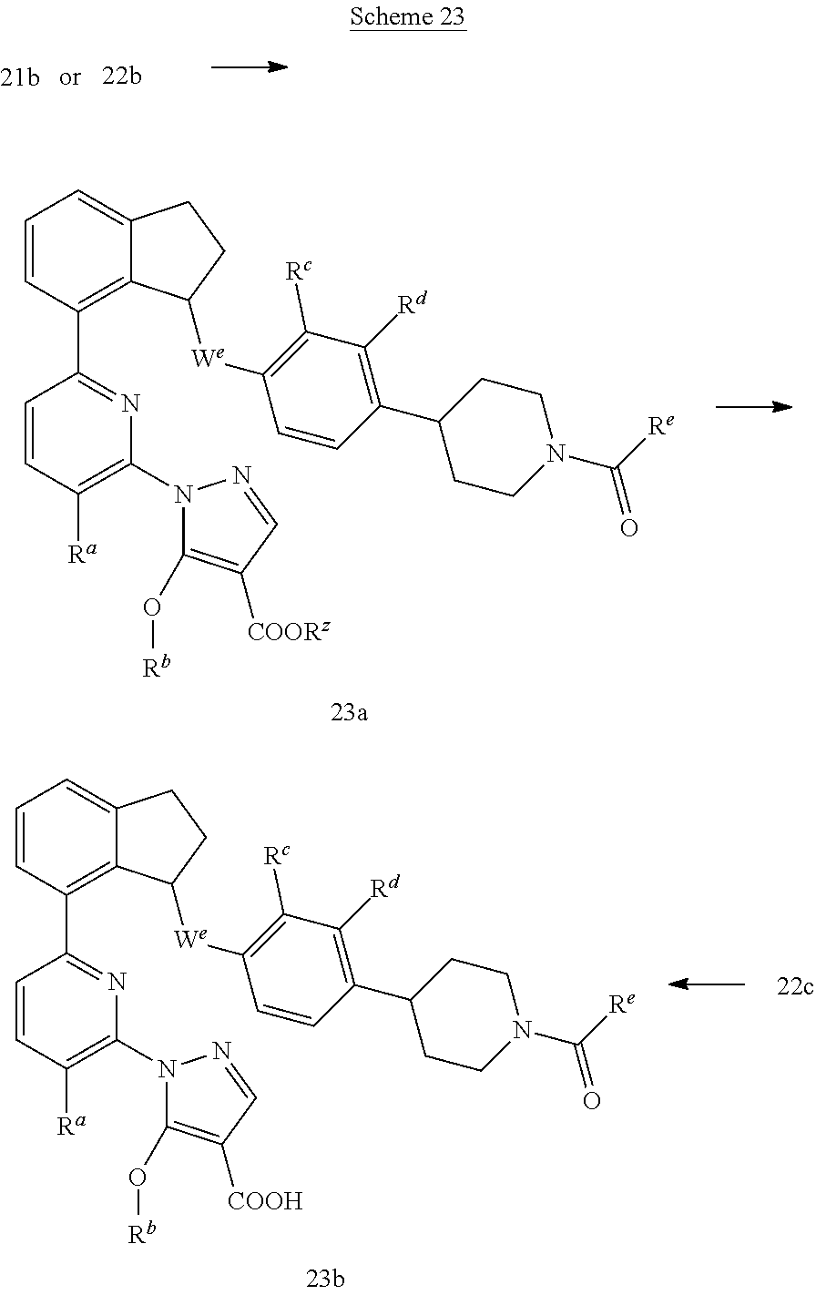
C1=CC(C2=NC(N3C(O[Rb])=C([COORz])C=N3)=C([Ra])C=C2)=C2C(=C1)CCC2[We]C1=C([Rc])C([Rd])=C(C2CCN(C([Re])=O)CC2)C=C1.C1=CC(C2=NC(N3C(O[Rb])=C([COOH])C=N3)=C([Ra])C=C2)=C2C(=C1)CCC2[We]C1=C([Rc])C([Rd])=C(C2CCN(C(=O)[Re])CC2)C=C1
